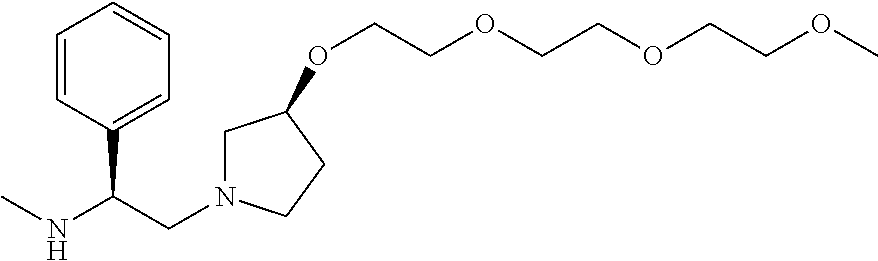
C1=CC(C(NC)CN2CC(OCCOCCOCCOC)CC2)=CC=C1
